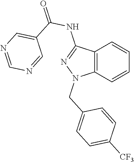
C12=C(C=CC=C1)N(CC1=CC=C([CF3])C=C1)N=C2NC(=O)C1=CN=CN=C1
